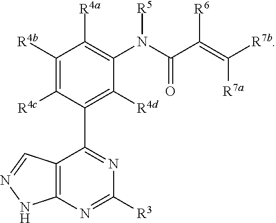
C1([R4b])=C([R4c])C(C2=NC([R3])=NC3=C2C=NN3)=C([R4d])C(N(C(=O)C([R6])=C([R7a])[R7b])[R5])=C1[R4a]
